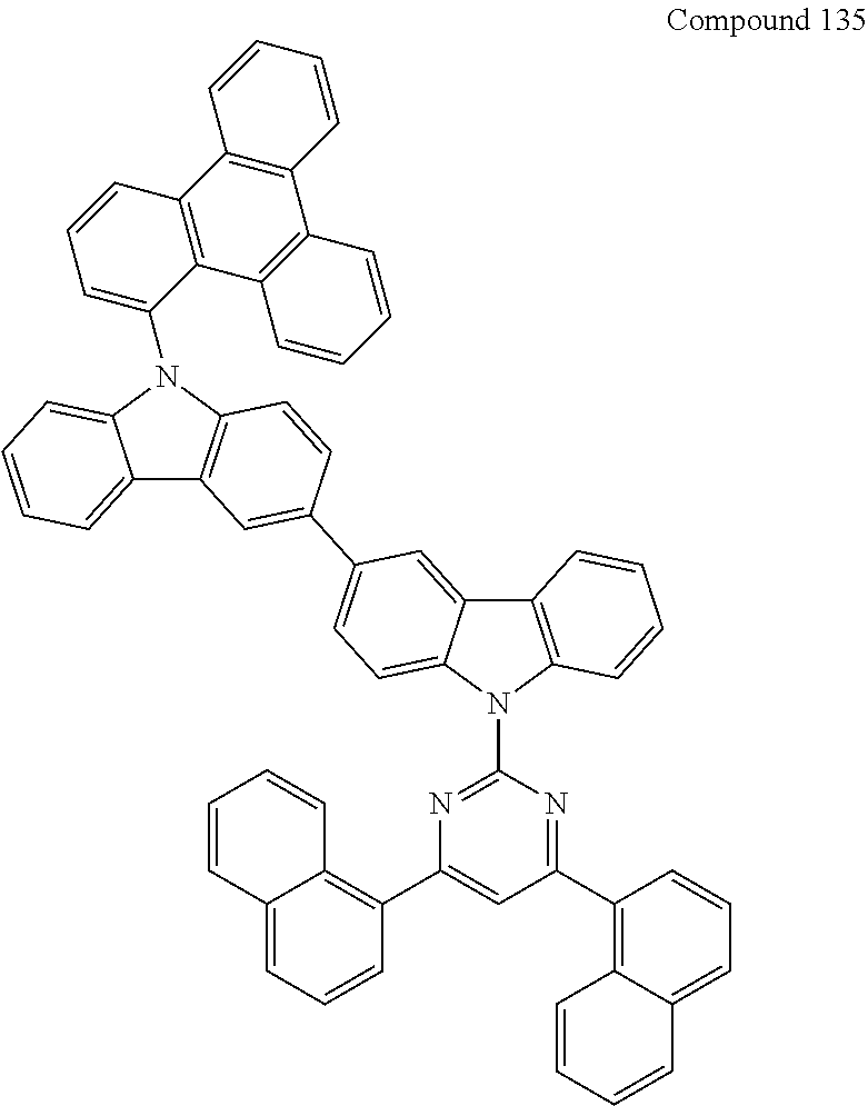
C1(N2C3=CC=CC=C3C3=C2C=CC(C2=CC=C4C(=C2)C2=C(N4C4=NC(C5=C6C(=CC=C5)C=CC=C6)=CC(C5=C6C(=CC=C5)C=CC=C6)=N4)C=CC=C2)=C3)=CC=CC2=C1C1=C(C3=C2C=CC=C3)C=CC=C1
